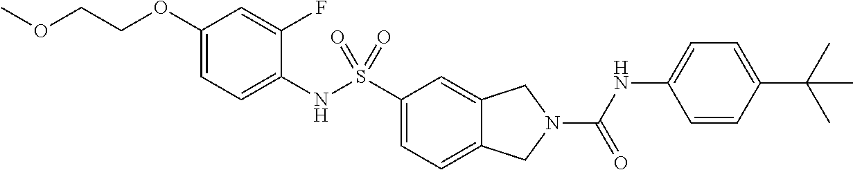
C1(OCCOC)=CC=C(NS(C2=CC=C3C(=C2)CN(C(NC2=CC=C(C(C)(C)C)C=C2)=O)C3)(=O)=O)C(F)=C1
